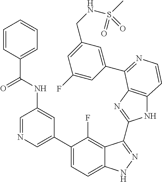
C1=C(C2=CC=C3C(=C2F)C(C2=NC4=C(N2)C=CN=C4C2=CC(CNS(C)(=O)=O)=CC(F)=C2)=NN3)C=C(NC(=O)C2=CC=CC=C2)C=N1
